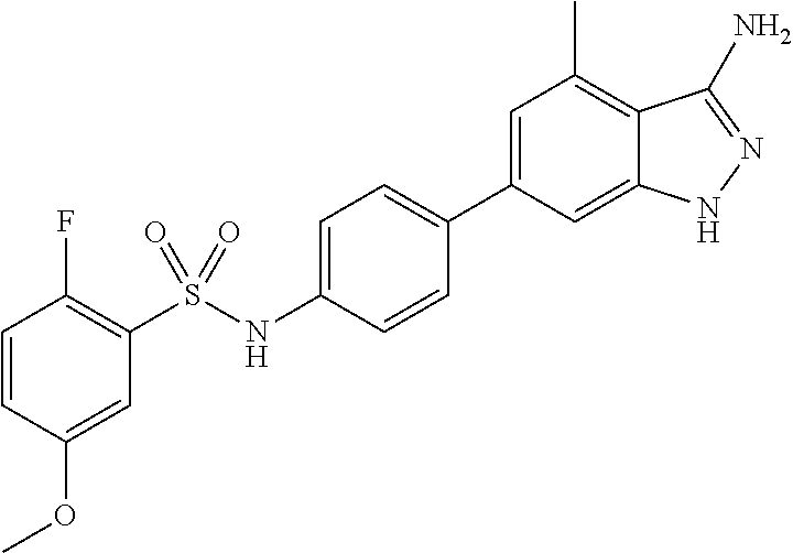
C1=CC(OC)=CC(S(NC2=CC=C(C3=CC(C)=C4C(=C3)NN=C4N)C=C2)(=O)=O)=C1F
